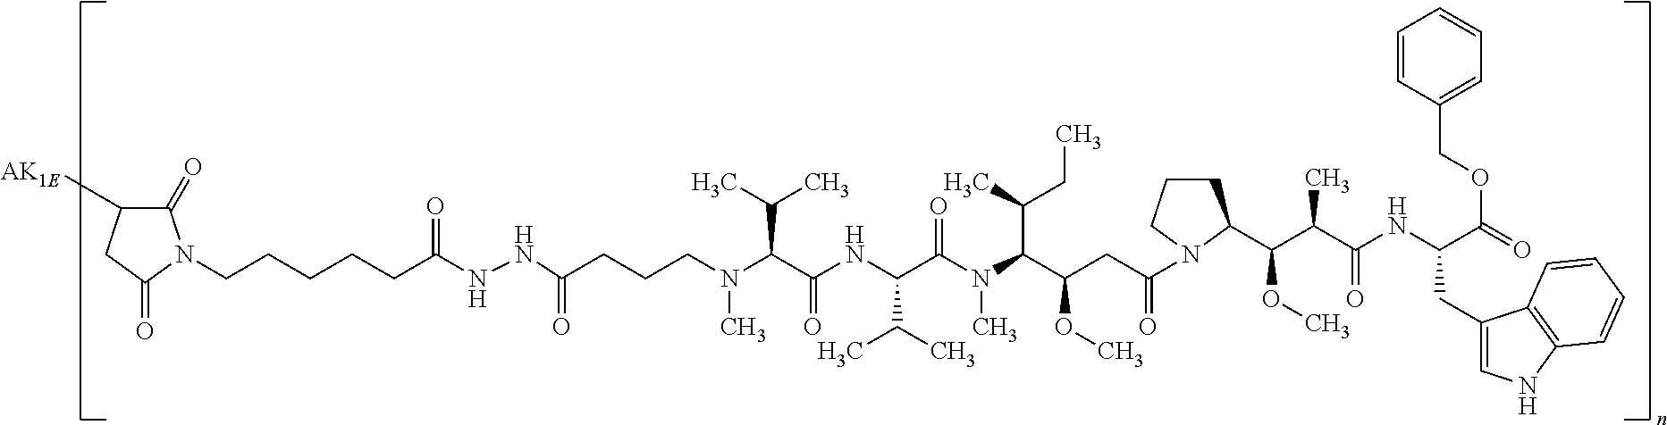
C1(=O)C([AK1E])CC(=O)N1CCCCCC(NNC(CCCN(C(C(NC(C(N(C(C(CC(=O)N1CCCC1C(C(C(NC(C(OCC1=CC=CC=C1)=O)CC1=CNC2=C1C=CC=C2)=O)C)OC)OC)C(CC)C)C)=O)C(C)C)=O)C(C)C)C)=O)=O
